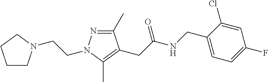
C1(C)=NN(CCN2CCCC2)C(C)=C1CC(NCC1=CC=C(F)C=C1Cl)=O
